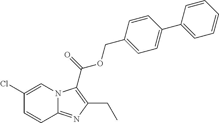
C1=CC(COC(=O)C2=C(CC)N=C3N2C=C(Cl)C=C3)=CC=C1C1=CC=CC=C1
